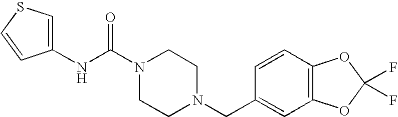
C1(NC(N2CCN(CC3=CC4=C(C=C3)OC(F)(F)O4)CC2)=O)=CSC=C1
